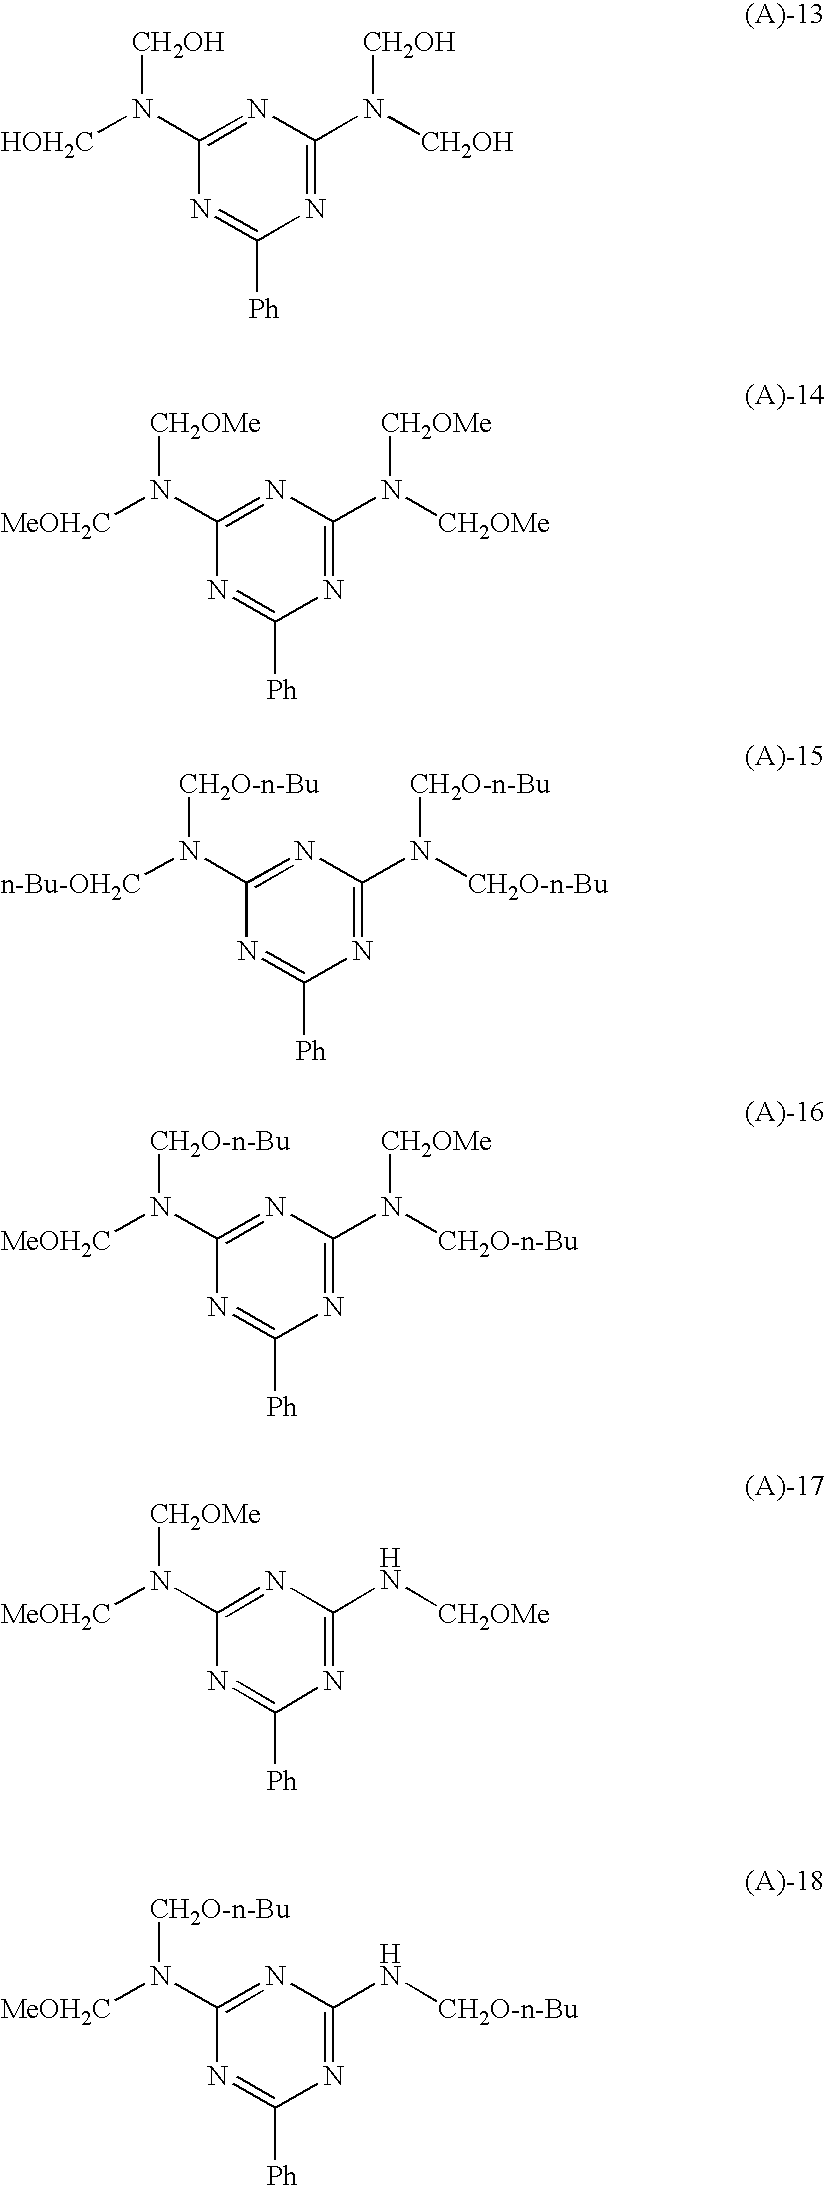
C1(N([HOH2C])[CH2OH])=NC(N([CH2OH])[CH2OH])=NC([Ph])=N1.C1(N([MeOH2C])[CH2OMe])=NC(N([CH2OMe])[CH2OMe])=NC([Ph])=N1.C1(N([n-Bu-OH2C])[CH2O-n-Bu])=NC(N([CH2O-n-Bu])[CH2O-n-Bu])=NC([Ph])=N1.C1(N([MeOH2C])[CH2O-n-Bu])=NC(N([CH2O-n-Bu])[CH2OMe])=NC([Ph])=N1.C1(N([MeOH2C])[CH2OMe])=NC(N[CH2OMe])=NC([Ph])=N1.C1(N([MeOH2C])[CH2O-n-Bu])=NC(N[CH2O-n-Bu])=NC([Ph])=N1
